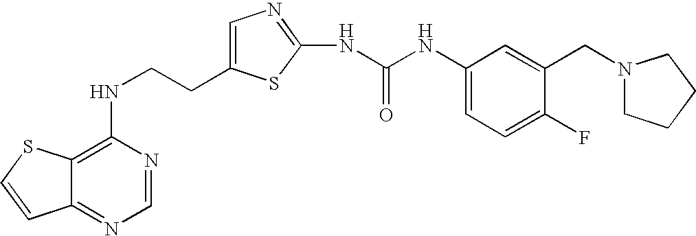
C(CNC1=C2C(=NC=N1)C=CS2)C1=CN=C(NC(=O)NC2=CC=C(F)C(CN3CCCC3)=C2)S1
